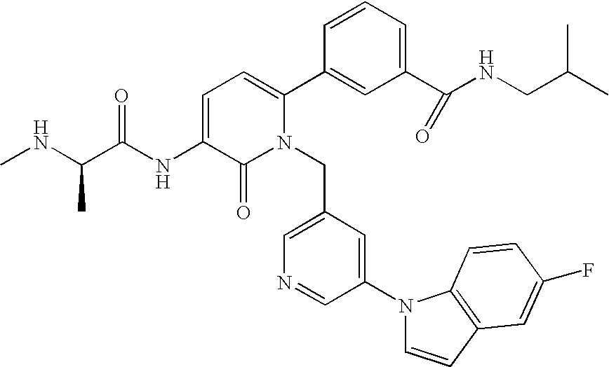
C1=C(NC(C(NC)C)=O)C(=O)N(CC2=CN=CC(N3C=CC4=C3C=CC(F)=C4)=C2)C(C2=CC(C(NCC(C)C)=O)=CC=C2)=C1
